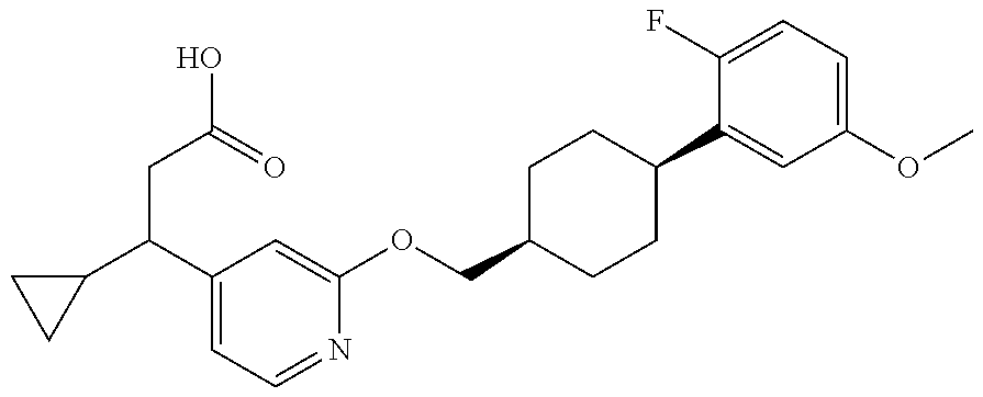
C1(C(C2=CC=NC(OCC3CCC(C4=CC(OC)=CC=C4F)CC3)=C2)CC(O)=O)CC1
